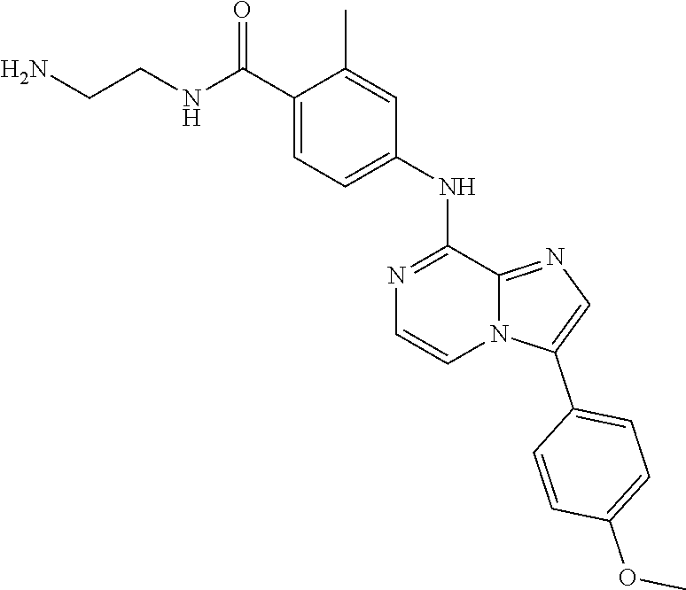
C1=C(NC2=NC=CN3C2=NC=C3C2=CC=C(OC)C=C2)C=C(C)C(C(NCCN)=O)=C1
